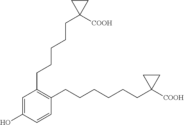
C1=C(O)C=CC(CCCCCCC2([COOH])CC2)=C1CCCCCC1([COOH])CC1
